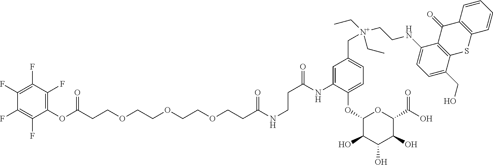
C(CCOCCOCCOCCC(NCCC(=O)NC1=CC(C[N+](CCNC2=CC=C(CO)C3=C2C(=O)C2=C(S3)C=CC=C2)(CC)CC)=CC=C1OC1C(O)C(O)C(O)C(C(O)=O)O1)=O)(OC1=C(F)C(F)=C(F)C(F)=C1F)=O
